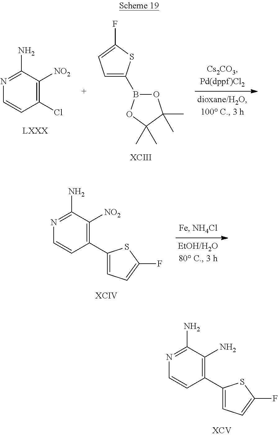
C1(N)=NC=CC(C2=CC=C(F)S2)=C1N.C1(N)=NC=CC(Cl)=C1[NO2].C1=C(B2OC(C)(C)C(C)(C)O2)SC(F)=C1.[XCIII].C1(N)=NC=CC(C2=CC=C(F)S2)=C1[NO2]
